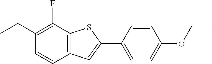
C1(CC)=C(F)C2=C(C=C1)C=C(C1=CC=C(OCC)C=C1)S2
